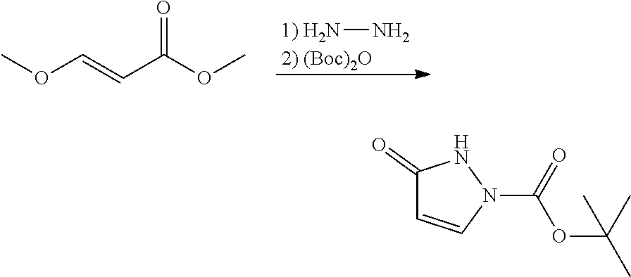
[1) H2N]N.[2) (Boc)2O].COC=CC(OC)=O.C1(=O)C=CN(C(=O)OC(C)(C)C)N1
